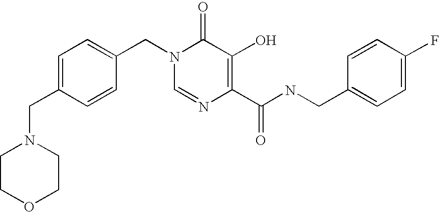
C1COCCN1CC1=CC=C(CN2C=NC(C(=O)NCC3=CC=C(F)C=C3)=C(O)C2=O)C=C1
